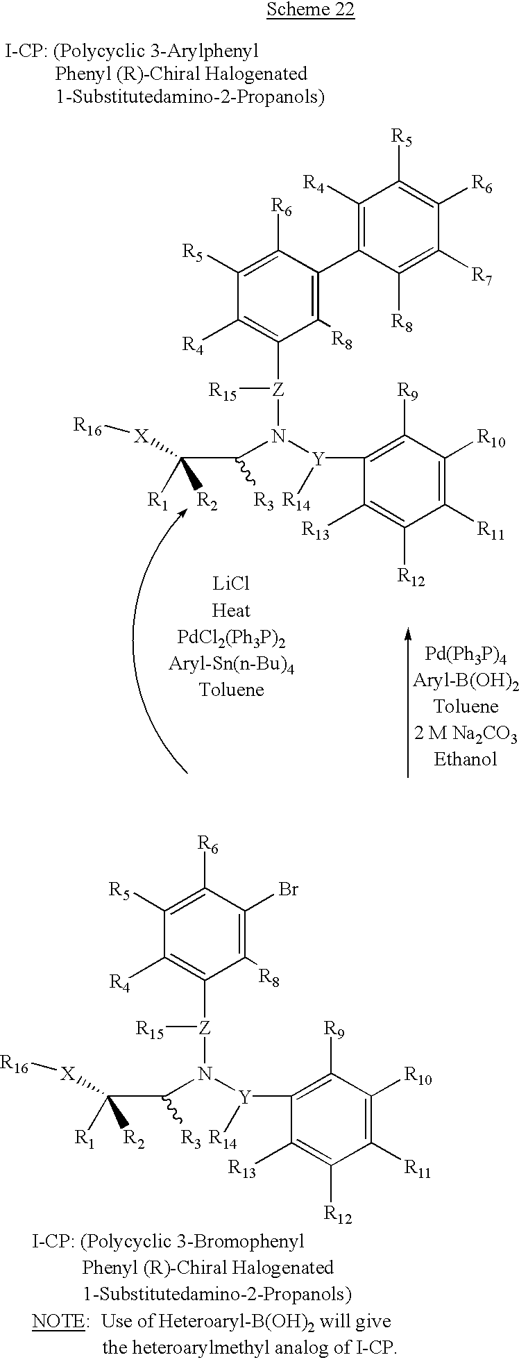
C1([R5])=C([R6])C(Br)=C([R8])C([Z](N(C(C([X][R16])([R1])[R2])[R3])[Y]([R14])C2=C([R9])C([R10])=C([R11])C([R12])=C2[R13])[R15])=C1[R4].C1([R5])=C([R6])C(C2=C([R4])C([R5])=C([R6])C([R7])=C2[R8])=C([R8])C([Z](N(C(C([X][R16])([R1])[R2])[R3])[Y]([R14])C2=C([R9])C([R10])=C([R11])C([R12])=C2[R13])[R15])=C1[R4]
